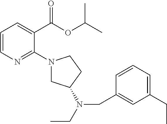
C1=CN=C(N2CC(N(CC3=CC(CC)=CC=C3)CC)CC2)C(C(OC(C)C)=O)=C1
